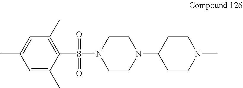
C1(S(=O)(=O)N2CCN(C3CCN(C)CC3)CC2)=C(C)C=C(C)C=C1C
